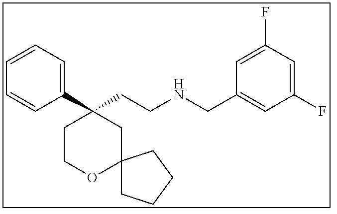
C1(C2(CCNCC3=CC(F)=CC(F)=C3)CCOC3(C2)CCCC3)=CC=CC=C1
